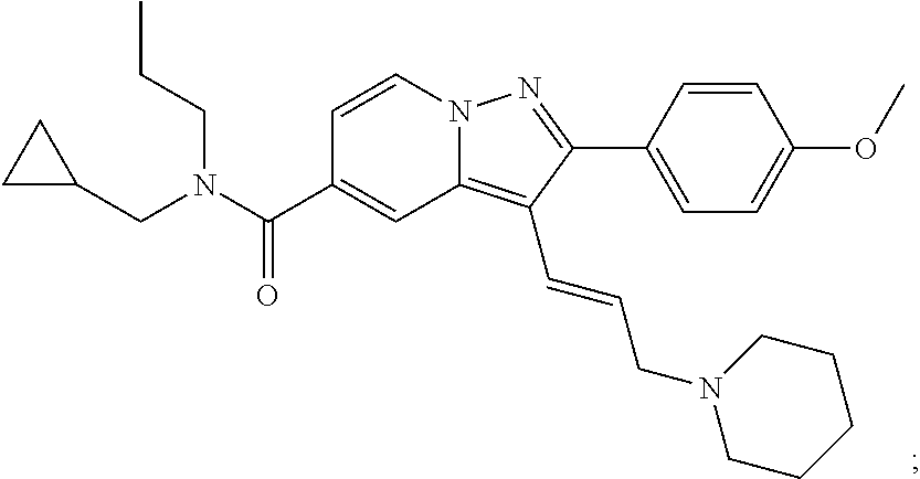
N12C(=C(C=CCN3CCCCC3)C(C3=CC=C(OC)C=C3)=N1)C=C(C(N(CC1CC1)CCC)=O)C=C2
